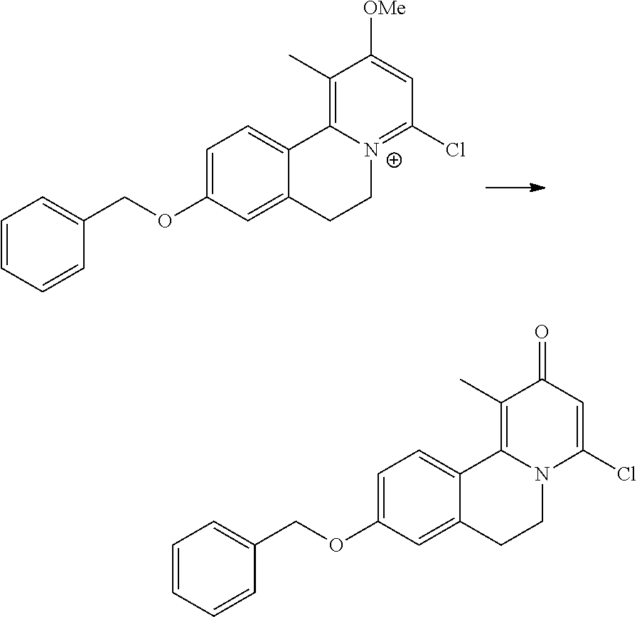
C1=CC=CC(COC2=CC=C3C(=C2)CC[N+]2=C(Cl)C=C([OMe])C(C)=C32)=C1.C1=CC=CC(COC2=CC=C3C(=C2)CCN2C3=C(C)C(=O)C=C2Cl)=C1
